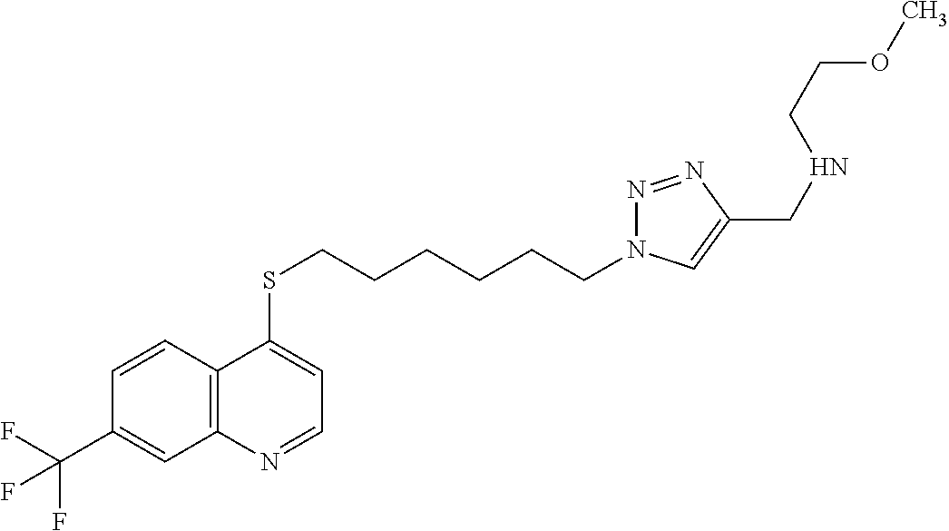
C12=C(C=CC(C(F)(F)F)=C1)C(SCCCCCCN1N=NC(CNCCOC)=C1)=CC=N2
